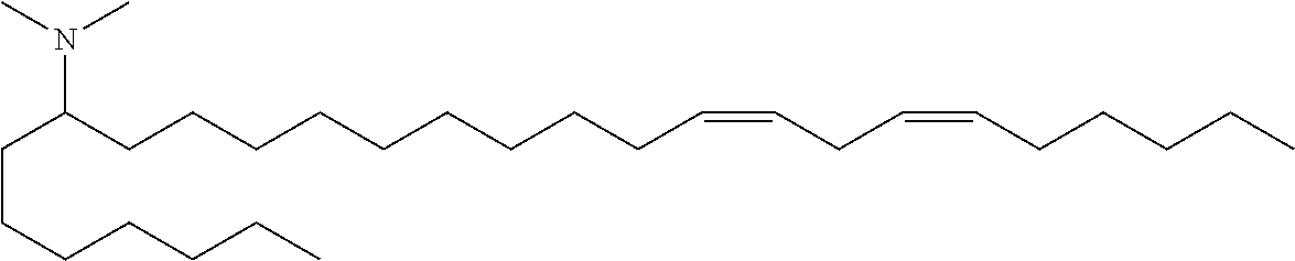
C(CCCCCC)C(CCCCCCCCCC=CCC=CCCCCC)N(C)C
